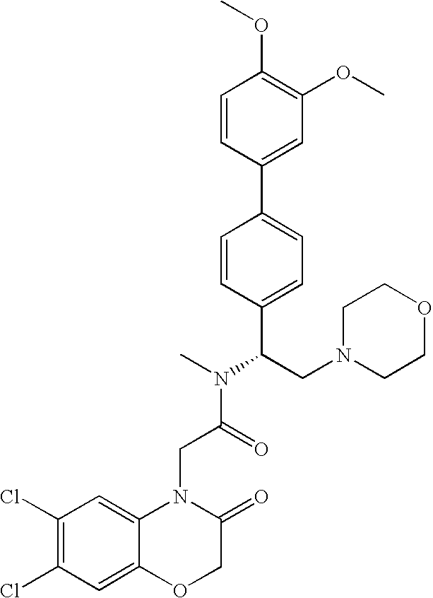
C1=CC(C2=CC=C(C(CN3CCOCC3)N(C)C(=O)CN3C4=CC(Cl)=C(Cl)C=C4OCC3=O)C=C2)=CC(OC)=C1OC
